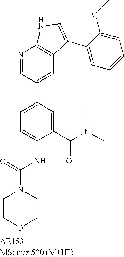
N1=CC(C2=CC=C(NC(N3CCOCC3)=O)C(C(N(C)C)=O)=C2)=CC2=C1NC=C2C1=CC=CC=C1OC
